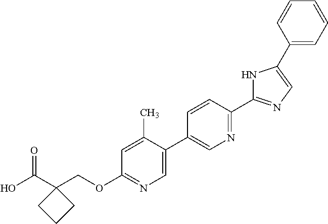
OC(C1(COC2=NC=C(C3=CN=C(C4=NC=C(C5=CC=CC=C5)N4)C=C3)C(C)=C2)CCC1)=O
